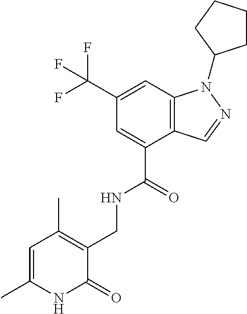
C12=C(C=C(C(F)(F)F)C=C1C(=O)NCC1=C(C)C=C(C)NC1=O)N(C1CCCC1)N=C2
